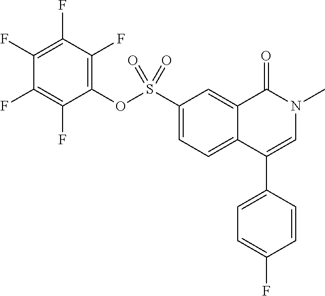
C1(S(OC2=C(F)C(F)=C(F)C(F)=C2F)(=O)=O)=CC=C2C(=C1)C(=O)N(C)C=C2C1=CC=C(F)C=C1
